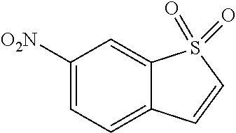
C1([O2N])=CC=C2C(=C1)S(=O)(=O)C=C2
